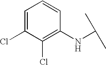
C1=C(Cl)C(Cl)=C(NC(C)C)C=C1
